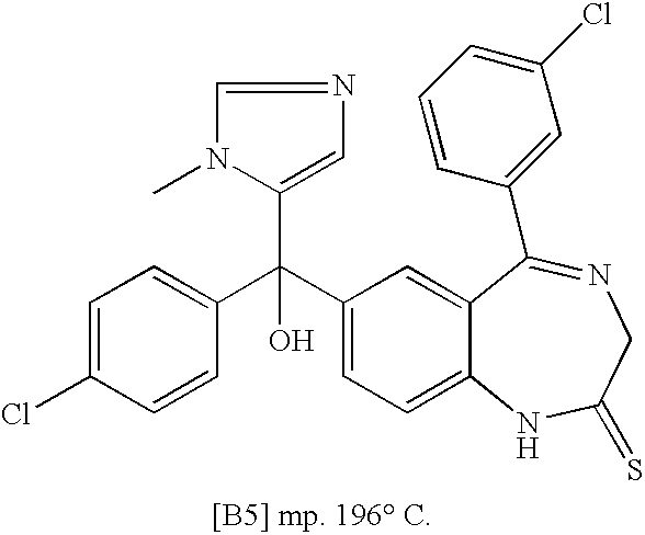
C1=C(Cl)C=CC(C(C2=CC=C3C(=C2)C(C2=CC(Cl)=CC=C2)=NCC(=S)N3)(C2=CN=CN2C)O)=C1
